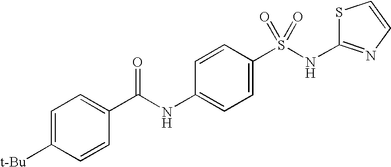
C1=C([t-Bu])C=CC(C(NC2=CC=C(S(NC3=NC=CS3)(=O)=O)C=C2)=O)=C1
